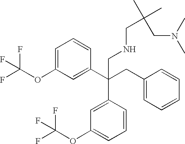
C1=C(OC(F)(F)F)C=C(C(CC2=CC=CC=C2)(CNCC(C)(CN(C)C)C)C2=CC(OC(F)(F)F)=CC=C2)C=C1
